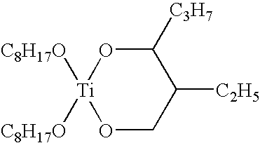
C1([C3H7])O[Ti]([C8H17O])([C8H17O])OCC1[C2H5]
